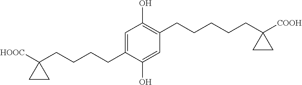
C1=C(CCCCC2([HOOC])CC2)C(O)=CC(CCCCCC2([COOH])CC2)=C1O
